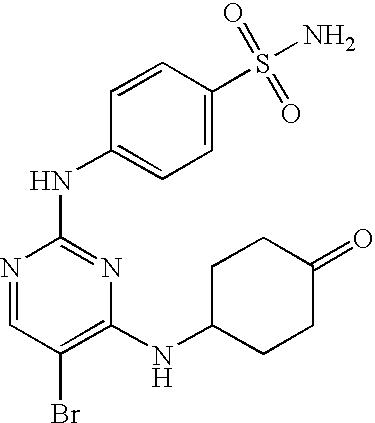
N1=CC(Br)=C(NC2CCC(=O)CC2)N=C1NC1=CC=C(S(=O)(=O)N)C=C1
